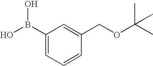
C1(B(O)O)=CC=CC(COC(C)(C)C)=C1
